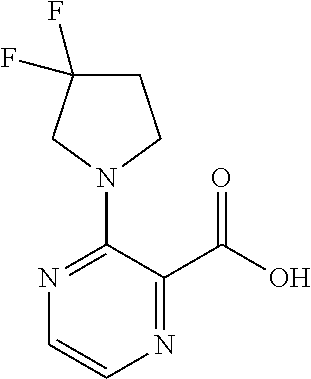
C1=CN=C(C(=O)O)C(N2CCC(F)(F)C2)=N1
